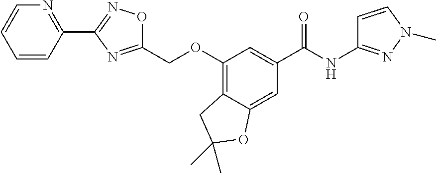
C1(COC2=C3C(=CC(C(NC4=NN(C)C=C4)=O)=C2)OC(C)(C)C3)=NC(C2=NC=CC=C2)=NO1
